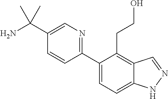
C1(C2=CC=C3C(=C2CCO)C=NN3)=NC=C(C(N)(C)C)C=C1
